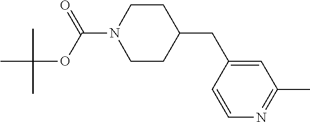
CC(C)(C)OC(=O)N1CCC(CC2=CC(C)=NC=C2)CC1
